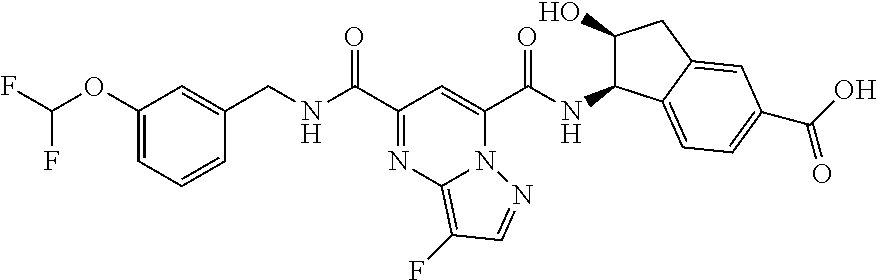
C1(OC(F)F)=CC=CC(CNC(C2=NC3=C(F)C=NN3C(C(NC3C(O)CC4=CC(C(=O)O)=CC=C34)=O)=C2)=O)=C1
